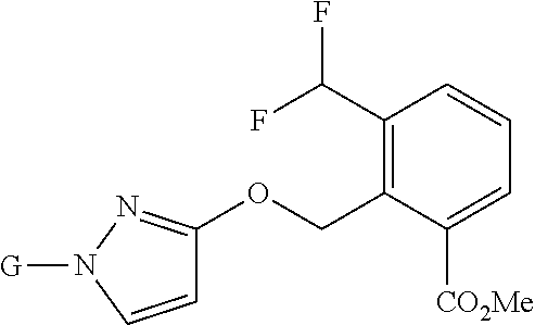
C1(C(F)F)=C(COC2=NN([G])C=C2)C([CO2Me])=CC=C1
